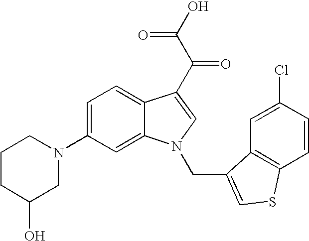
C1(N2CCCC(O)C2)=CC=C2C(=C1)N(CC1=CSC3=C1C=C(Cl)C=C3)C=C2C(C(=O)O)=O
